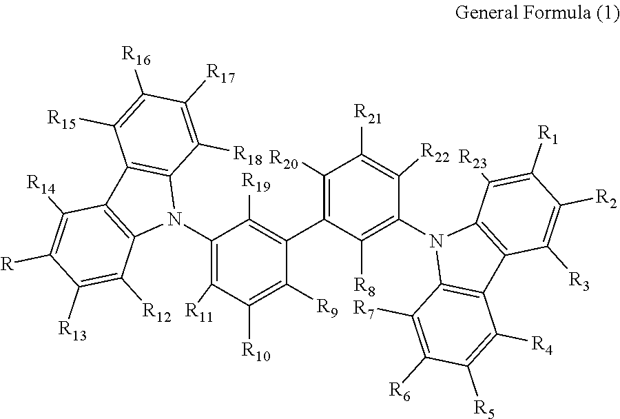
C1(N2C3=C(C4=C2C([R12])=C([R13])C([R])=C4[R14])C([R15])=C([R16])C([R17])=C3[R18])=C([R11])C([R10])=C([R9])C(C2=C([R20])C([R21])=C([R22])C(N3C4=C(C5=C3C([R23])=C([R1])C([R2])=C5[R3])C([R4])=C([R5])C([R6])=C4[R7])=C2[R8])=C1[R19]
